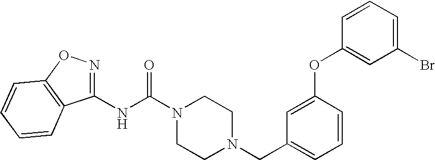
N(C(N1CCN(CC2=CC=CC(OC3=CC(Br)=CC=C3)=C2)CC1)=O)C1=NOC2=C1C=CC=C2
